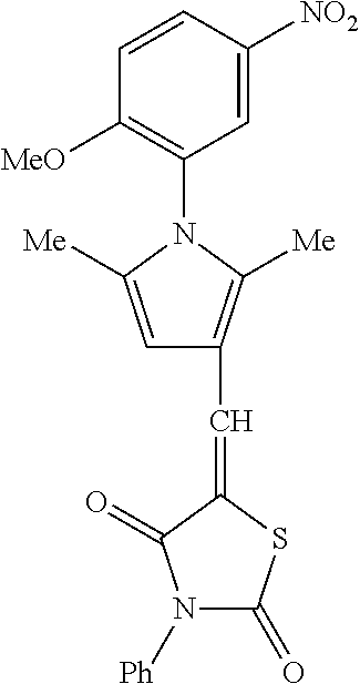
C1=CC([NO2])=CC(N2C([Me])=CC(C=C3SC(=O)N([Ph])C3=O)=C2[Me])=C1[MeO]
